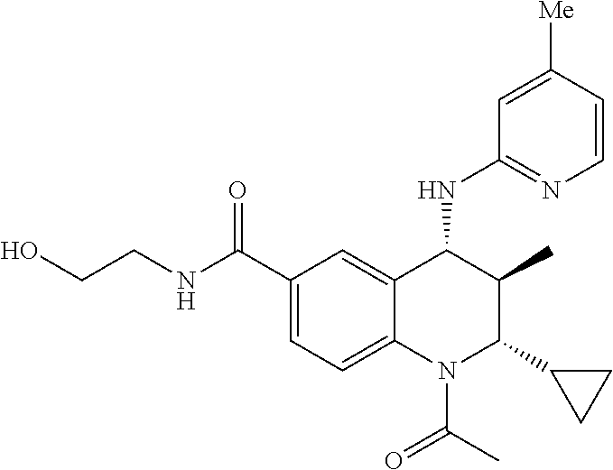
C1(C(NCCO)=O)=CC=C2C(=C1)C(NC1=NC=CC([Me])=C1)C(C)C(C1CC1)N2C(C)=O
